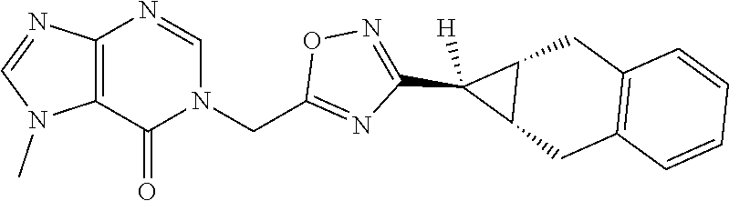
C12=C(C(=O)N(CC3=NC(C4([H])C5C4CC4=C(C5)C=CC=C4)=NO3)C=N1)N(C)C=N2
